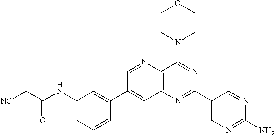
C1(NC(C[NC])=O)=CC=CC(C2=CC3=C(N=C2)C(N2CCOCC2)=NC(C2=CN=C(N)N=C2)=N3)=C1
